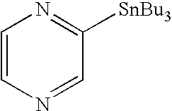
C1=CN=CC([SnBu3])=N1
